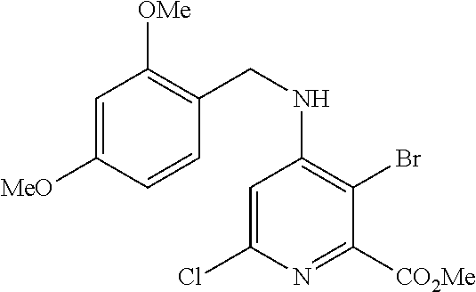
C1=C(Cl)N=C([CO2Me])C(Br)=C1NCC1=C([OMe])C=C([MeO])C=C1
